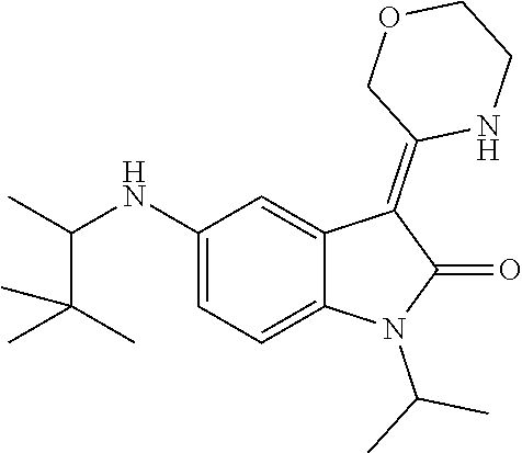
C1(NC(C)C(C)(C)C)=CC=C2C(=C1)C(=C1NCCOC1)C(=O)N2C(C)C
